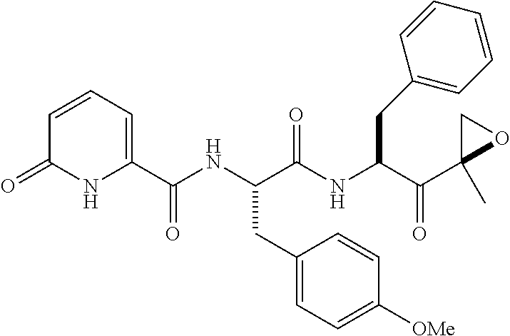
C1(C(NC(C(NC(C(C2(C)OC2)=O)CC2=CC=CC=C2)=O)CC2=CC=C([OMe])C=C2)=O)=CC=CC(=O)N1
